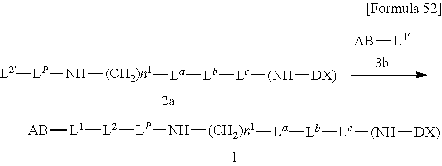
[L1]([L2][LP]N[(CH2)n1][La][Lb][Lc][(NH][DX)])[AB].[L2][LP]N[(CH2)n1][La][Lb][Lc][(NH][DX)].[AB][L1]
